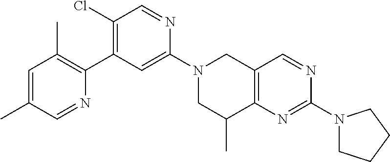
C1=C(C)C=NC(C2=C(Cl)C=NC(N3CC(C)C4=C(C3)C=NC(N3CCCC3)=N4)=C2)=C1C
